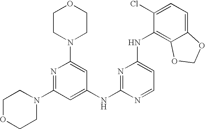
C1(NC2=NC(NC3=C4C(=CC=C3Cl)OCO4)=CC=N2)=CC(N2CCOCC2)=NC(N2CCOCC2)=C1
